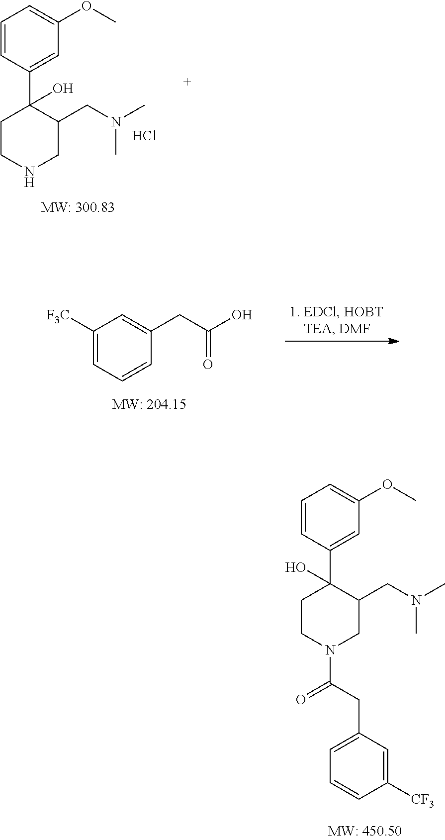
C1CNCC(CN(C)C)C1(C1=CC(OC)=CC=C1)O.Cl.C(=O)(CC1=CC([F3C])=CC=C1)O.C1CN(C(CC2=CC=CC([CF3])=C2)=O)CC(CN(C)C)C1(C1=CC(OC)=CC=C1)O
